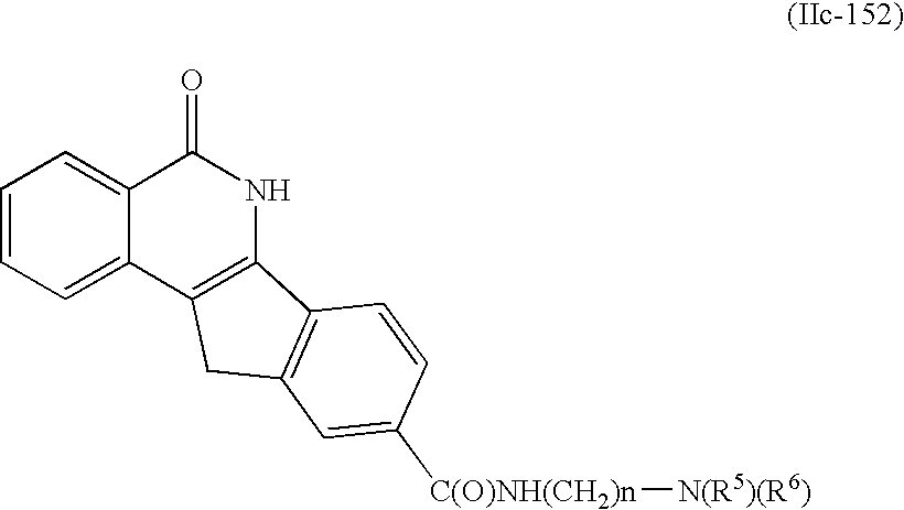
C1=CC=C2C(=C1)C(=O)NC1=C2CC2=C1C=CC([C(O)NH(CH2)n][N(R5)(R6)])=C2
